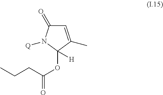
C1=C(C)C(OC(=O)CCC)([H])N([Q])C1=O
